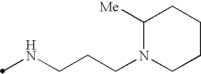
N(CCCN1CCCCC1[Me])C
